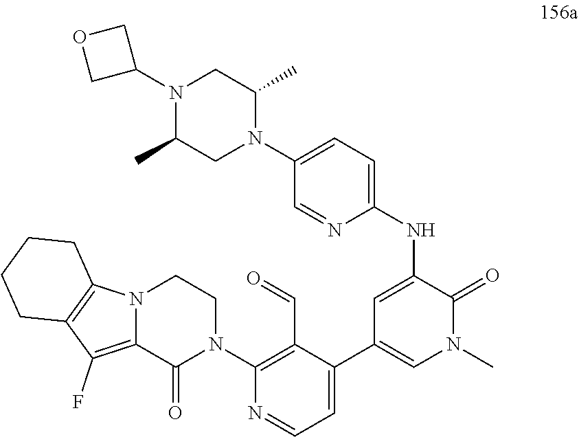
N(C1=CC(C2=CC=NC(N3CCN4C(=C(F)C5=C4CCCC5)C3=O)=C2C=O)=CN(C)C1=O)C1=CC=C(N2C(C)CN(C3COC3)C(C)C2)C=N1
